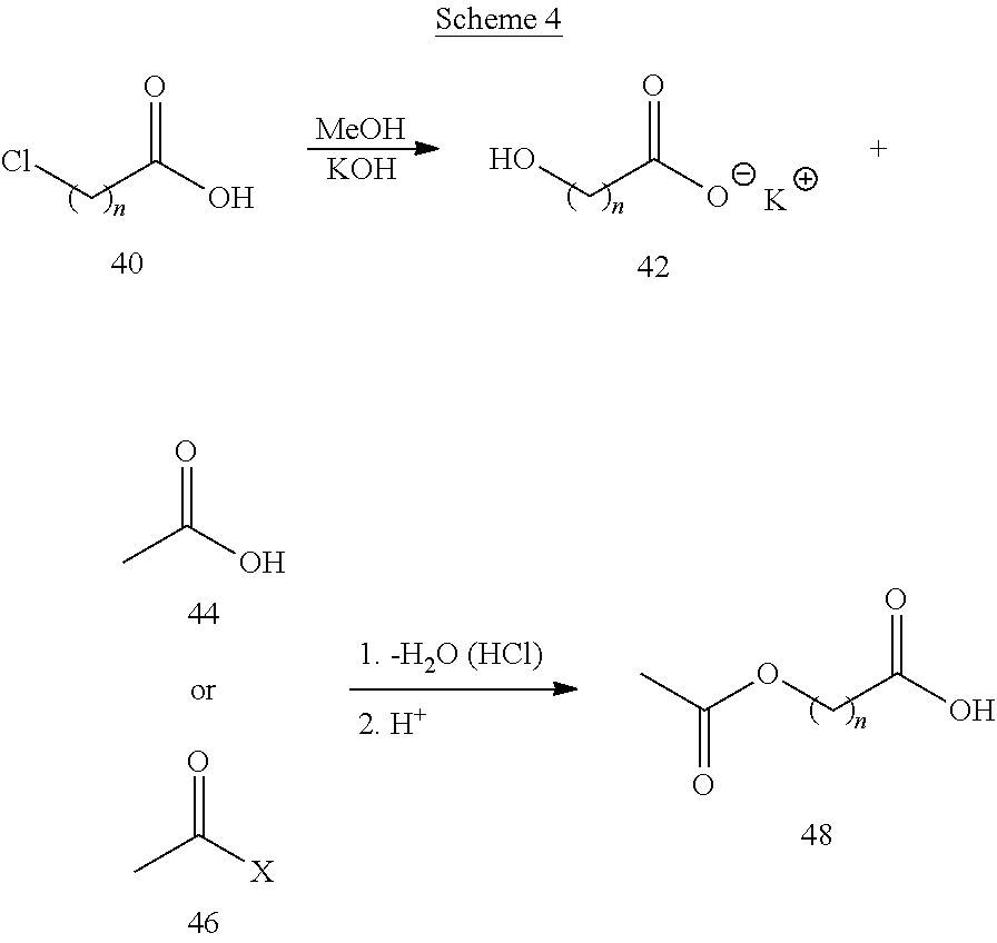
ClCC(O)=O.[MeOH].[KOH].OCC([O-])=O.[K].O(CC(O)=O)C(C)=O.CC(O)=O.CC([X])=O
